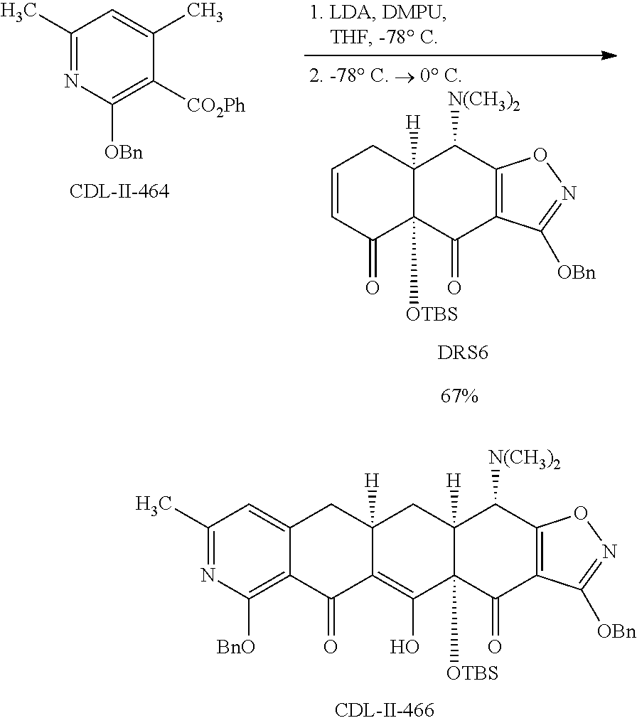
C1=CC(=O)C2([OTBS])C([H])(C1)C([N(CH3)2])C1=C(C2=O)C([OBn])=NO1.C1(C)=NC([OBn])=C([CO2Ph])C(C)=C1.C1(C)=NC([BnO])=C2C(=C1)CC1([H])C(=C(O)C3([OTBS])C([H])(C1)C([N(CH3)2])C1=C(C([OBn])=NO1)C3=O)C2=O
